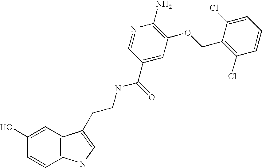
C12=C(C=C(O)C=C1)C(CCNC(C1=CC(OCC3=C(Cl)C=CC=C3Cl)=C(N)N=C1)=O)=CN2
